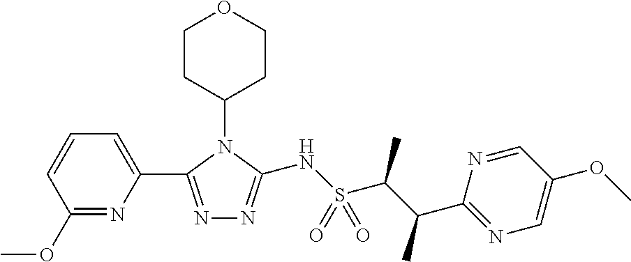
C1=C(C2=NN=C(NS(C(C(C)C3=NC=C(OC)C=N3)C)(=O)=O)N2C2CCOCC2)N=C(OC)C=C1
